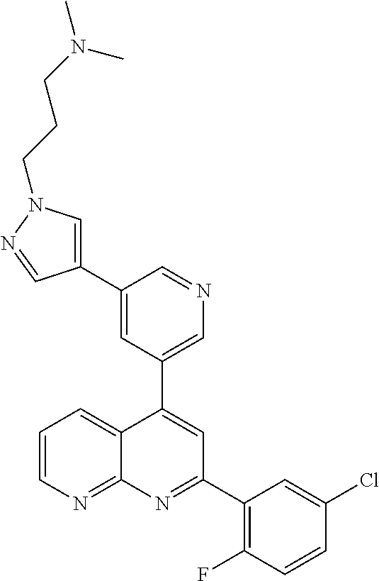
C1=C(C2=CN(CCCN(C)C)N=C2)C=NC=C1C1=CC(C2=C(F)C=CC(Cl)=C2)=NC2=NC=CC=C12
